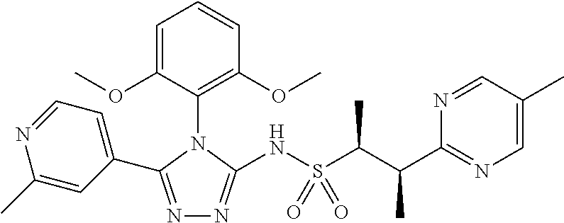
N1=C(C2=CC=NC(C)=C2)N(C2=C(OC)C=CC=C2OC)C(NS(C(C)C(C)C2=NC=C(C)C=N2)(=O)=O)=N1
